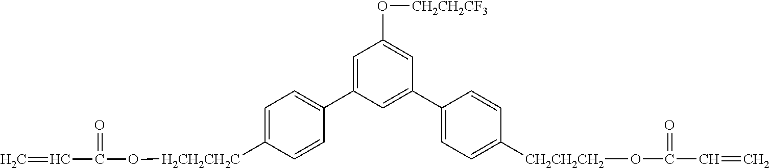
O(C(C=C)=O)[CH2CH2CH2]C1=CC=C(C2=CC(C3=CC=C([H2CH2CH2C]OC(C=C)=O)C=C3)=CC(O[CH2CH2CF3])=C2)C=C1
